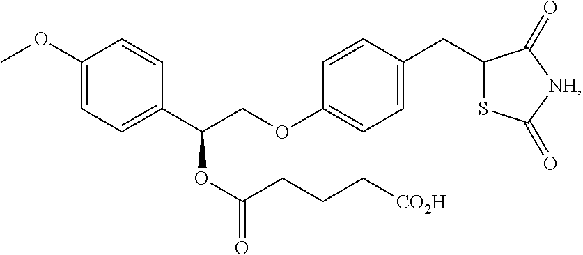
C1(OC)=CC=C(C(COC2=CC=C(CC3SC(=O)[NH]C3=O)C=C2)OC(=O)CCC[CO2H])C=C1
